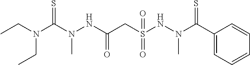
C(N(C(N(NC(CS(NN(C(C1=CC=CC=C1)=S)C)(=O)=O)=O)C)=S)CC)C
